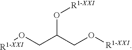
O(C(CO[R1-XXI])CO[R1-XXI])[R1-XXI]
